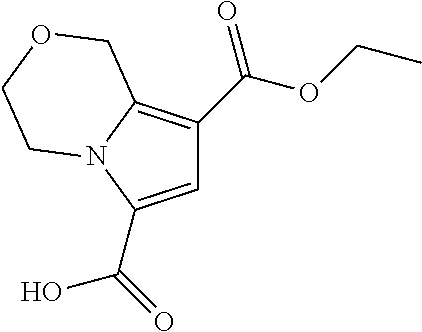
C1=C(C(=O)O)N2C(=C1C(=O)OCC)COCC2
